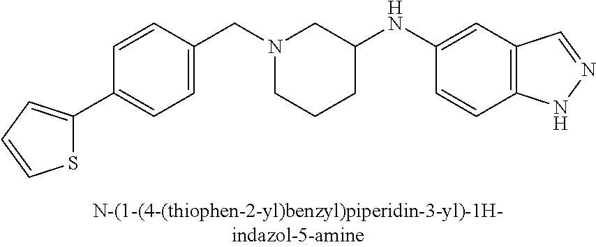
N1(CC2=CC=C(C3=CC=CS3)C=C2)CCCC(NC2=CC3=C(C=C2)NN=C3)C1
